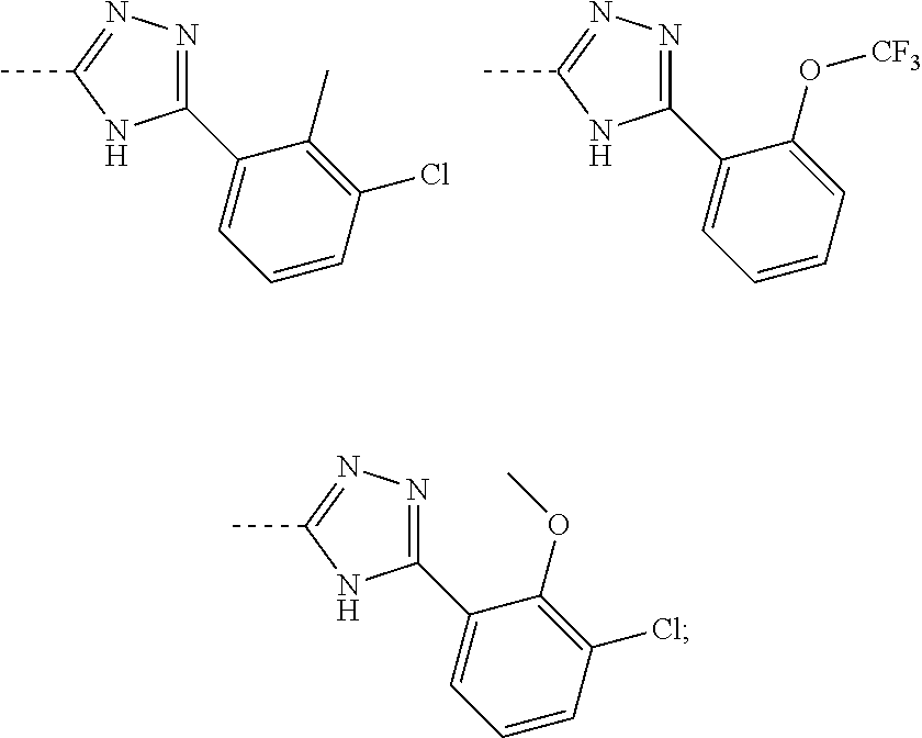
C1(C2=CC=CC(Cl)=C2C)=NN=C(C)N1.C1(C2=CC=CC=C2O[CF3])=NN=C(C)N1.C1(C2=CC=CC(Cl)=C2OC)=NN=C(C)N1
